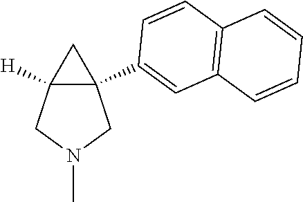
C12([H])C(C3=CC4=C(C=C3)C=CC=C4)(CN(C)C1)C2
